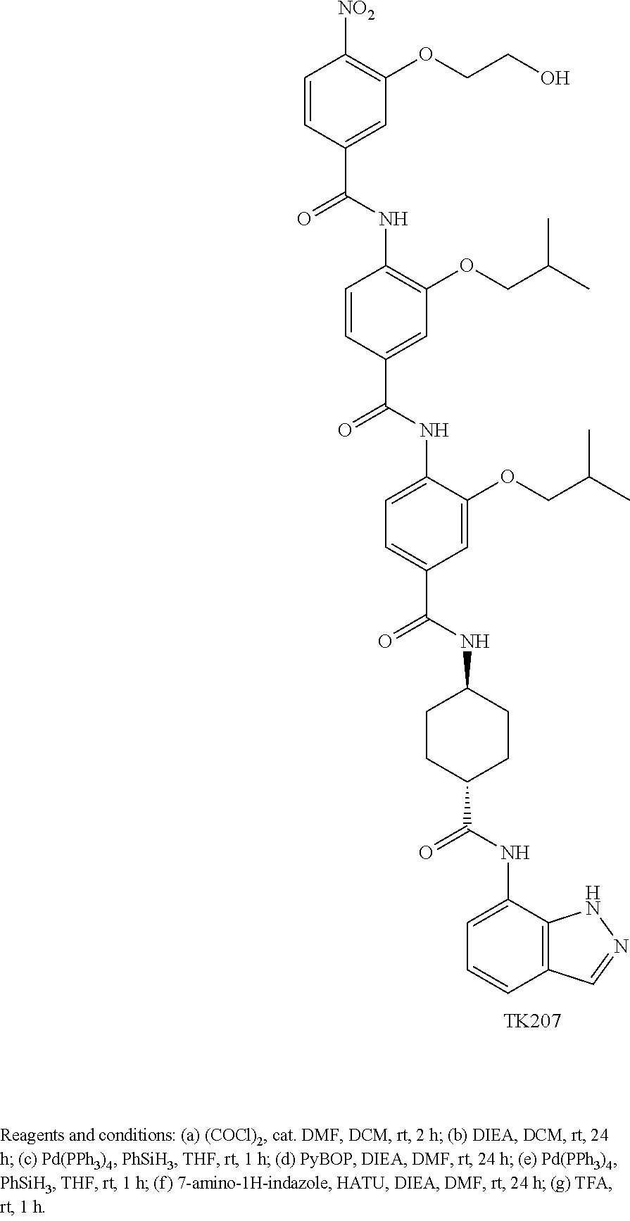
C1=C(NC(C2=CC(OCC(C)C)=C(NC(=O)C3=CC(OCCO)=C([NO2])C=C3)C=C2)=O)C(OCC(C)C)=CC(C(NC2CCC(C(NC3=CC=CC4=C3NN=C4)=O)CC2)=O)=C1.[TK207]
